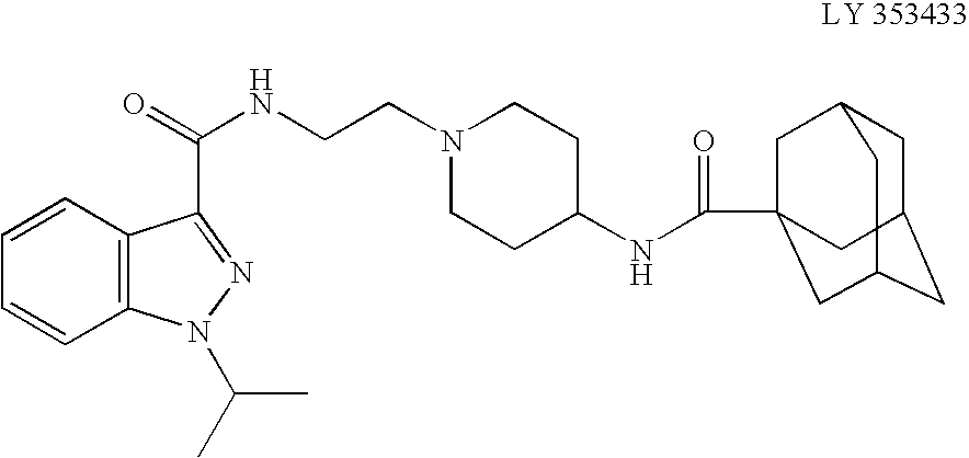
C1=CC2=C(C=C1)N(C(C)C)N=C2C(=O)NCCN1CCC(NC(=O)C23CC4CC(CC(C2)C4)C3)CC1
